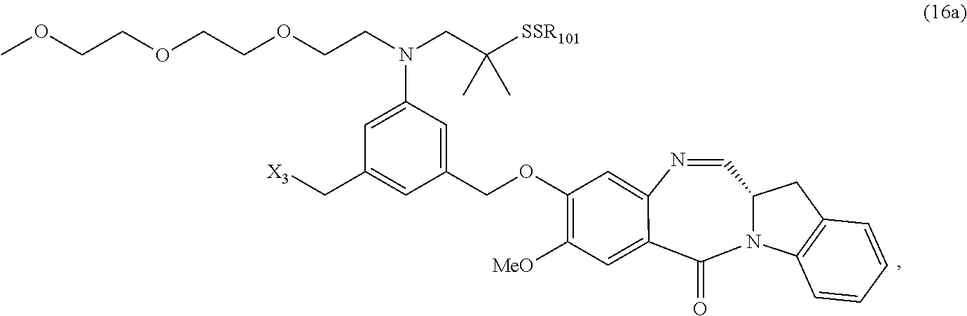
N1=CC2N(C(=O)C3=CC([MeO])=C(OCC4=CC(N(CC([SSR101])(C)C)CCOCCOCCOC)=CC(C[X3])=C4)C=C13)C1=C(C2)C=CC=C1
